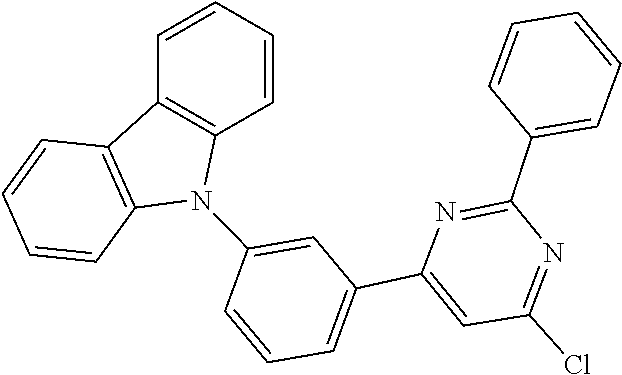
C12=C(C=CC=C1)N(C1=CC(C3=CC(Cl)=NC(C4=CC=CC=C4)=N3)=CC=C1)C1=C2C=CC=C1
